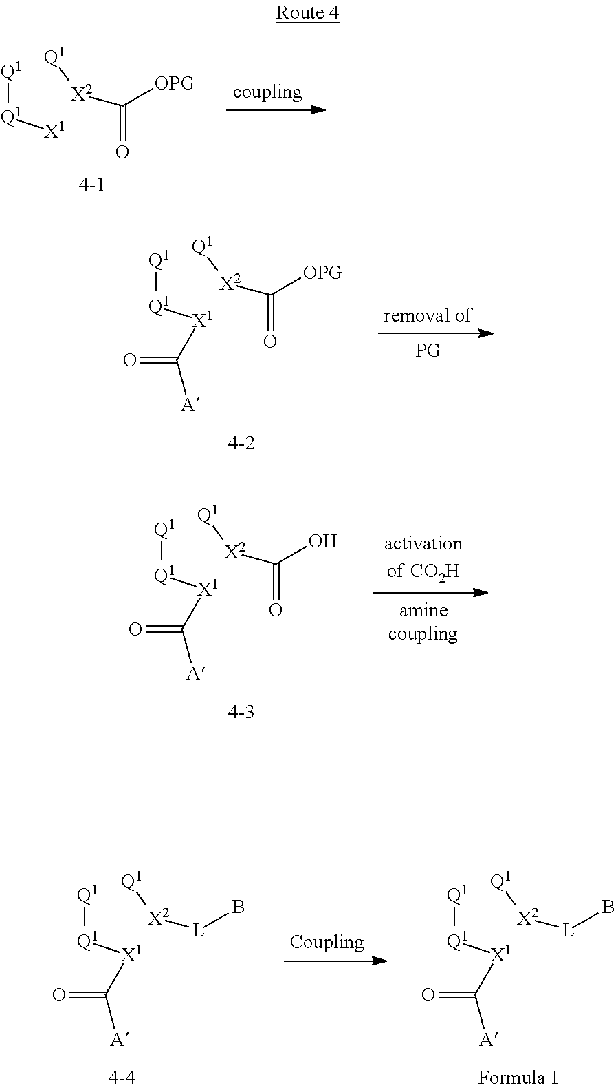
[X2]([Q1])C(O)=O.[Q1][Q1][X1]C([A])=O.[X2]([Q1])C([OPG])=O.[Q1][Q1][X1]C([A])=O.[Q1][Q1][X1].[X2]([Q1])C([OPG])=O.[X2]([Q1])[L]B.[Q1][Q1][X1]C([A])=O.[X2]([Q1])[L]B.[Q1][Q1][X1]C([A])=O
